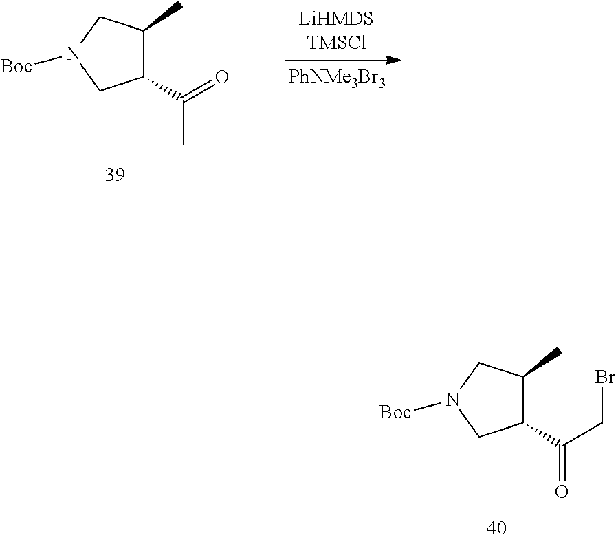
C1(C(C)=O)C(C)CN([Boc])C1.C1(C(=O)CBr)C(C)CN([Boc])C1
